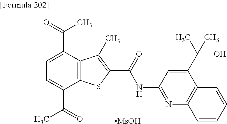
C1=C(C(=O)C)C2=C(C(C(=O)C)=C1)C(C)=C(C(=O)NC1=NC3=C(C(C(C)(O)C)=C1)C=CC=C3)S2.[MsOH]
